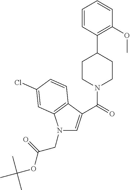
N1(CC(OC(C)(C)C)=O)C=C(C(=O)N2CCC(C3=C(OC)C=CC=C3)CC2)C2=C1C=C(Cl)C=C2
